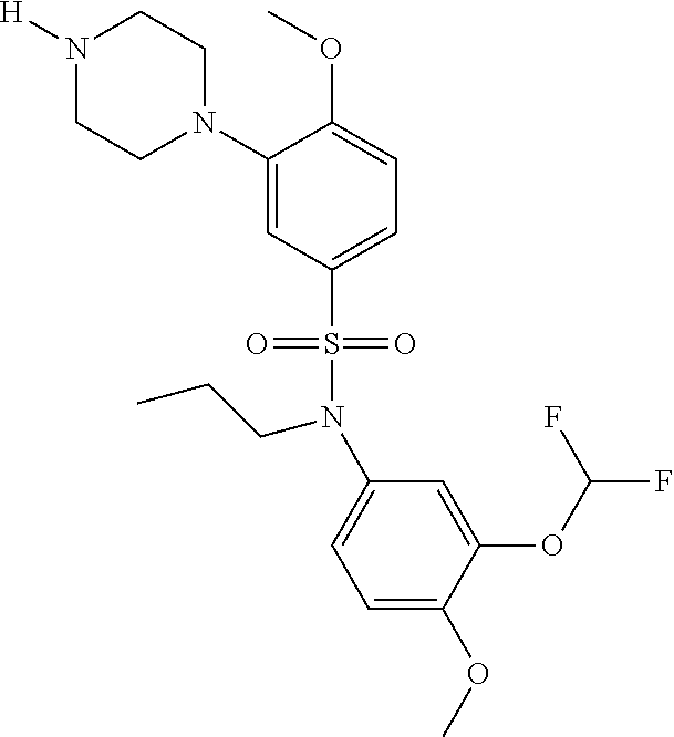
C1(N2CCN([H])CC2)=CC(S(=O)(=O)N(C2=CC=C(OC)C(OC(F)F)=C2)CCC)=CC=C1OC
